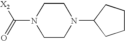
C1CN(C2CCCC2)CCN1C(=O)[X2]
